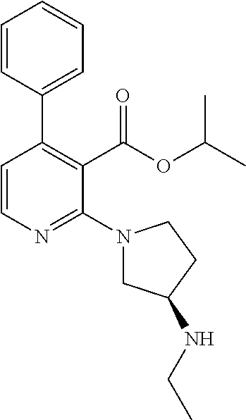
C1=CN=C(N2CC(NCC)CC2)C(C(=O)OC(C)C)=C1C1=CC=CC=C1
